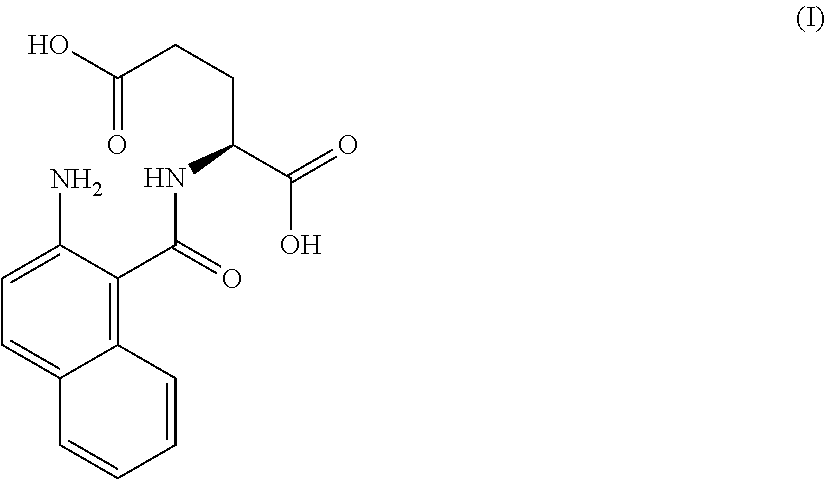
OC(CCC(C(=O)O)NC(C1=C2C(=CC=C1N)C=CC=C2)=O)=O
